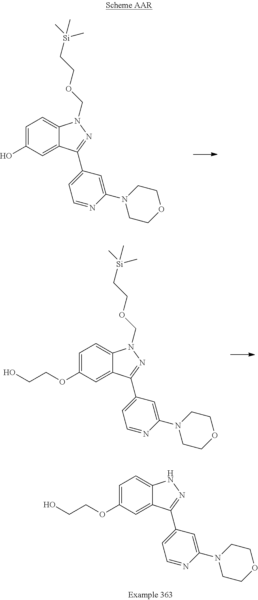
C1=C(OCCO)C=C2C(=C1)N(COCC[Si](C)(C)C)N=C2C1=CC=NC(N2CCOCC2)=C1.C1=C(OCCO)C=C2C(=C1)NN=C2C1=CC=NC(N2CCOCC2)=C1.C1=C(O)C=C2C(=C1)N(COCC[Si](C)(C)C)N=C2C1=CC=NC(N2CCOCC2)=C1
